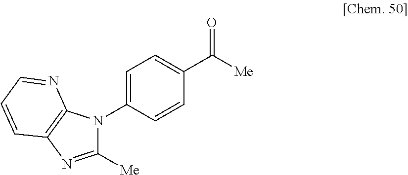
C1=C(N2C([Me])=NC3=C2N=CC=C3)C=CC(C([Me])=O)=C1
